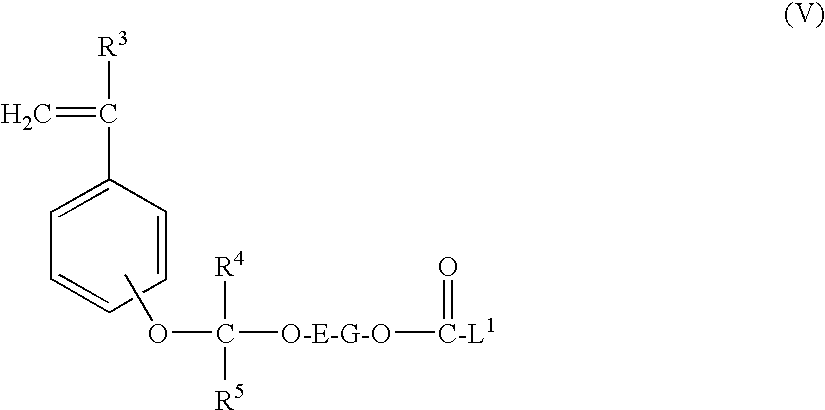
C1=C(C(=C)[R3])C=CC=C1.COC([O-E-G-O][C-L1]=O)([R4])[R5]
